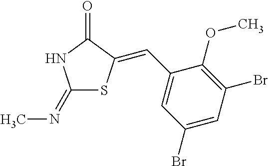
C1(=NC)SC(=CC2=CC(Br)=CC(Br)=C2OC)C(=O)N1
